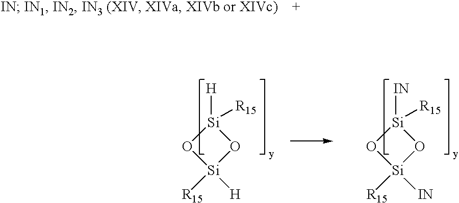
[Si]1([R15])([H])O[Si]([H])([R15])O1.[Si]1([R15])([IN])O[Si]([IN])([R15])O1
